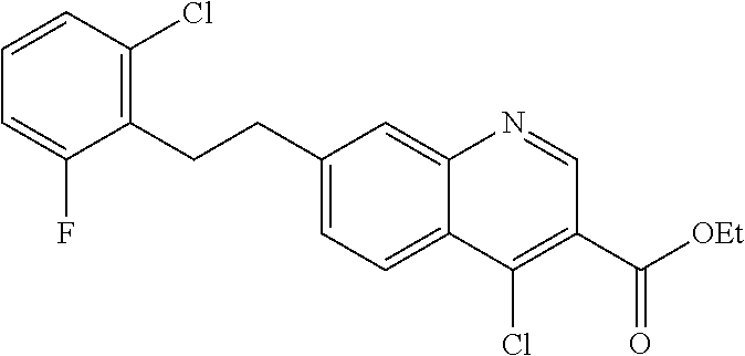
C1(CCC2=C(Cl)C=CC=C2F)=CC=C2C(=C1)N=CC(C([OEt])=O)=C2Cl
